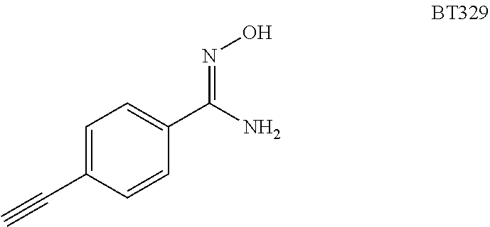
C1=C(C#C)C=CC(C(N)=NO)=C1
